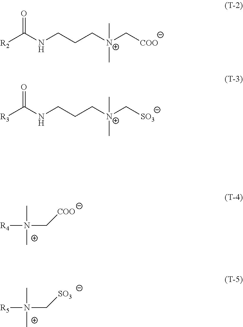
[R4]N(C)(C)C[COO].[R5]N(C)(C)C[SO3].O=C([R2])NCCC[N+](C[COO])(C)C.O=C([R3])NCCC[N+](C[SO3])(C)C
